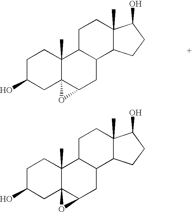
C1C(O)CC23C(C)(C1)C1C(CC2O3)C2C(C)(CC1)C(O)CC2.C1C(O)CC23C(C)(C1)C1C(CC2O3)C2C(C)(CC1)C(O)CC2
